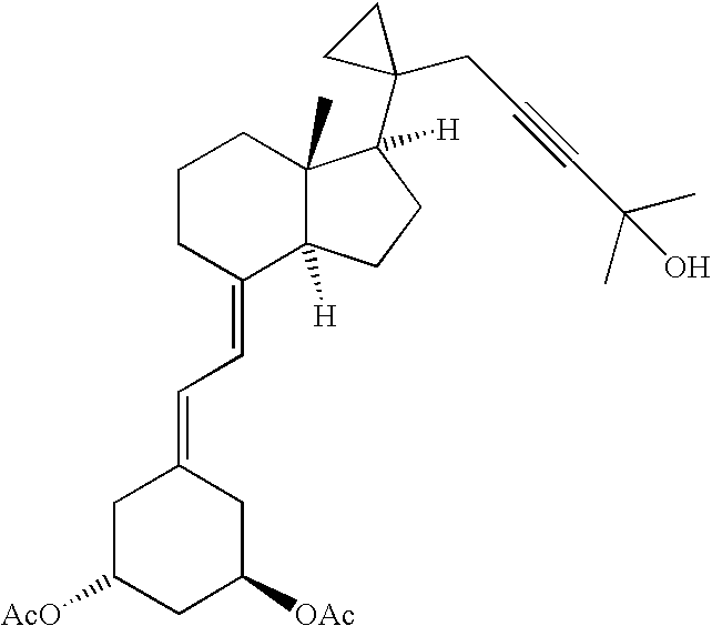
C1CC(=CC=C2CC([AcO])CC([OAc])C2)C2([H])C(C)(C1)C(C1(CC#CC(C)(C)O)CC1)([H])CC2
